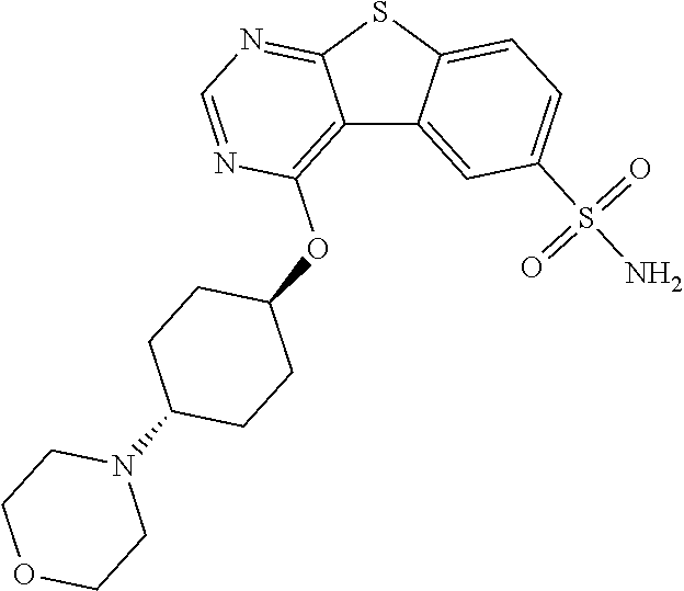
C12=C(OC3CCC(N4CCOCC4)CC3)N=CN=C1SC1=CC=C(S(N)(=O)=O)C=C21
